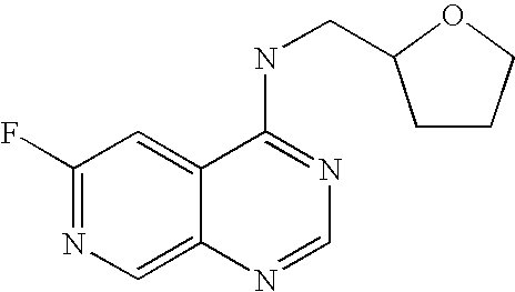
C1(F)=NC=C2C(=C1)C(NCC1CCCO1)=NC=N2
